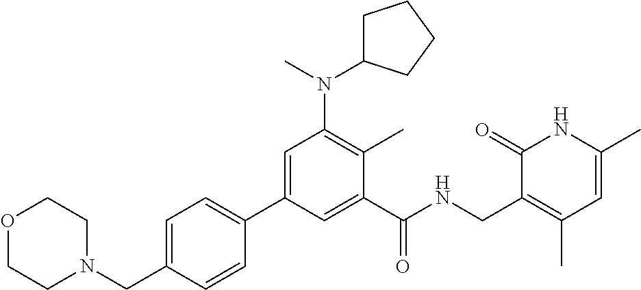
C1=C(CN2CCOCC2)C=CC(C2=CC(N(C)C3CCCC3)=C(C)C(C(NCC3=C(C)C=C(C)NC3=O)=O)=C2)=C1
